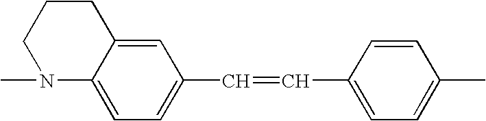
CN1C2=CC=C(C=CC3=CC=C(C)C=C3)C=C2CCC1
